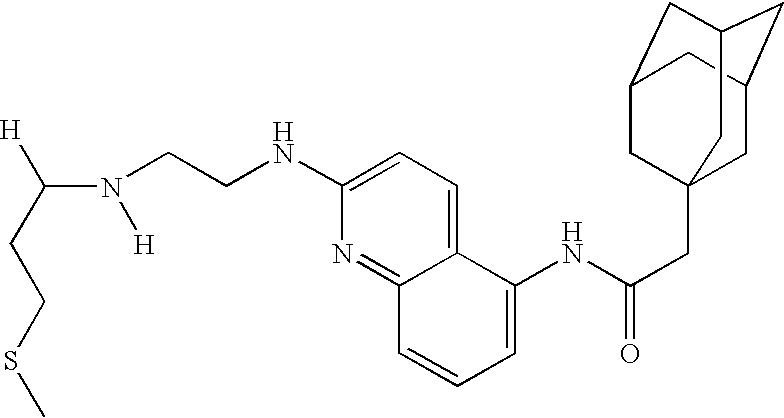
C(N([H])CCNC1=CC=C2C(=N1)C=CC=C2NC(CC12CC3CC(CC(C1)C3)C2)=O)([H])CCSC
